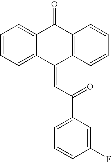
C12=CC=CC=C1C(=O)C1=C(C2=CC(=O)C2=CC=CC(F)=C2)C=CC=C1
